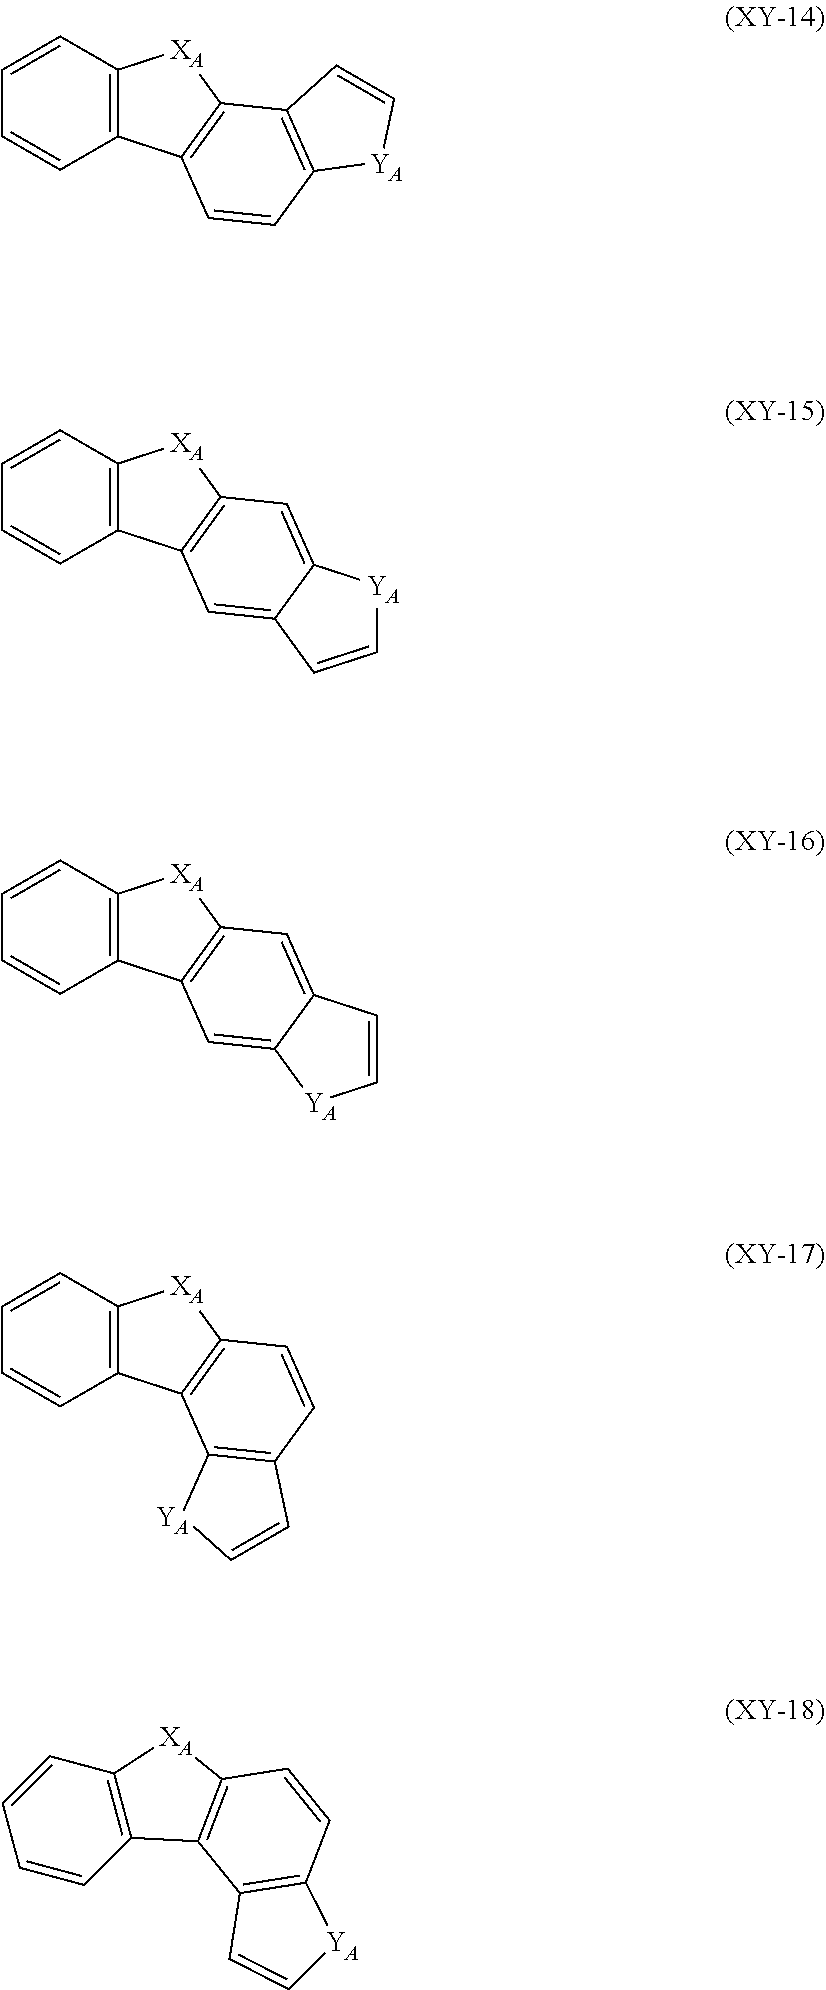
C1=CC=CC2=C1[XA]C1=C2C=C2C(=C1)C=C[YA]2.C1=CC=CC2=C1[XA]C1=C2C2=C(C=C1)C=C[YA]2.C1=CC=CC2=C1[XA]C1=C2C2=C(C=C1)[YA]C=C2.C1=CC=CC2=C1[XA]C1=C2C=CC2=C1C=C[YA]2.C1=CC=CC2=C1[XA]C1=C2C=C2C(=C1)[YA]C=C2
